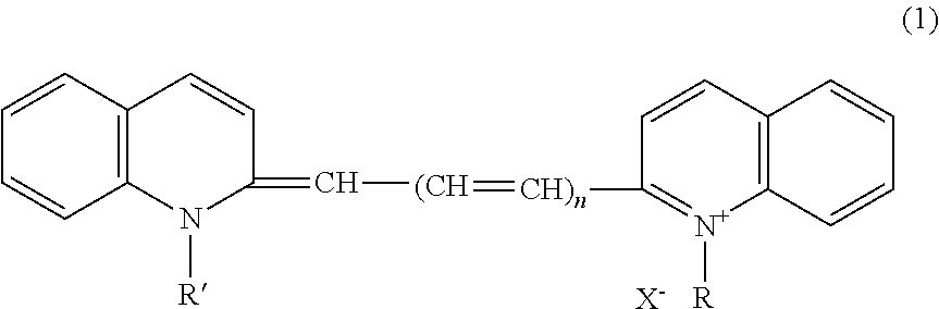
C1=CC2=C(C=C1)N([R])C(=C[(CH]=[CH)n]C1=[N+]([R])C3=C(C=C1)C=CC=C3)C=C2.[X-]
